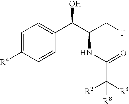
C1=C([R4])C=CC(C(C(CF)NC(=O)C([R3])([R2])[R8])O)=C1
